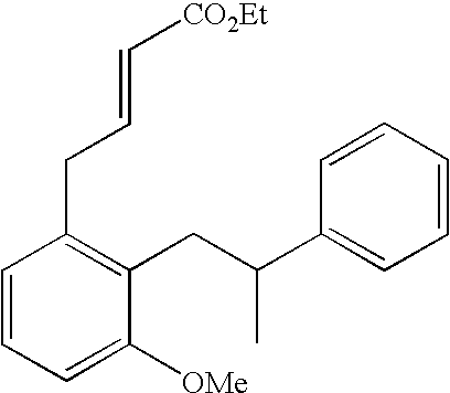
C1=C([OMe])C(CC(C2=CC=CC=C2)C)=C(CC=C[CO2Et])C=C1
